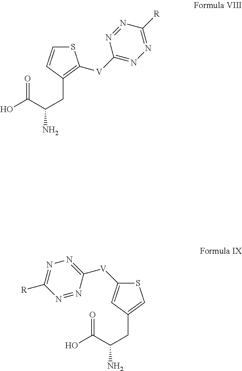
O=C(C(CC1=CSC([V]C2=NN=C([R])N=N2)=C1)N)O.O=C(C(CC1=C([V]C2=NN=C([R])N=N2)SC=C1)N)O
